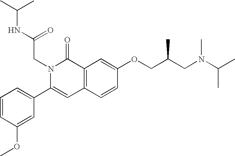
C1=CC(OC)=CC(C2=CC3=C(C(=O)N2CC(=O)NC(C)C)C=C(OCC(CN(C(C)C)C)C)C=C3)=C1
